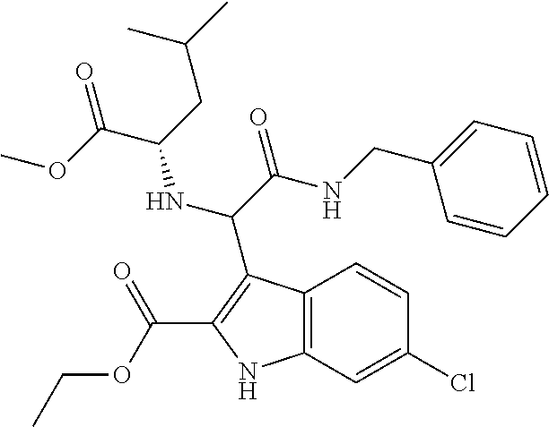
C12=C(C=C(Cl)C=C1)NC(C(=O)OCC)=C2C(C(NCC1=CC=CC=C1)=O)NC(CC(C)C)C(OC)=O
